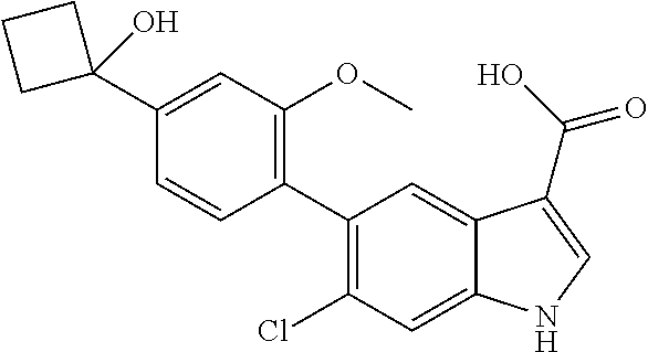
C1(C2=C(OC)C=C(C3(O)CCC3)C=C2)=C(Cl)C=C2C(=C1)C(C(O)=O)=CN2
